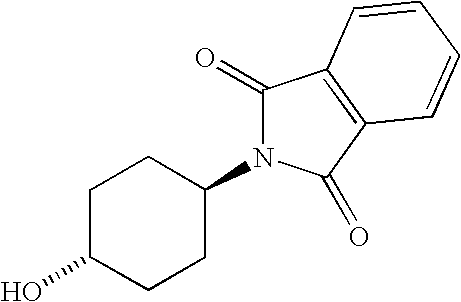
C1C(O)CCC(N2C(=O)C3=C(C2=O)C=CC=C3)C1
